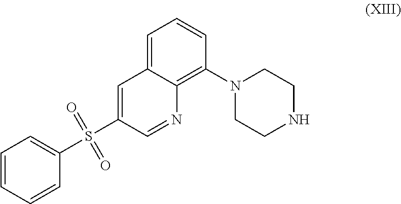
C1=CC=CC(S(C2=CC3=CC=CC(N4CCNCC4)=C3N=C2)(=O)=O)=C1
